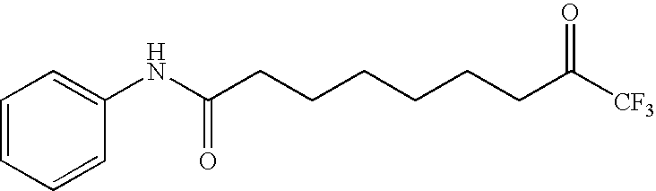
C(CCCCCCC([CF3])=O)(NC1=CC=CC=C1)=O
